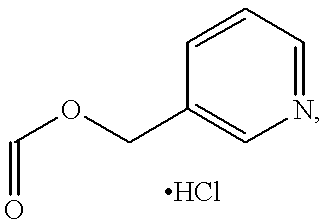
N1=CC=CC(COC=O)=C1
